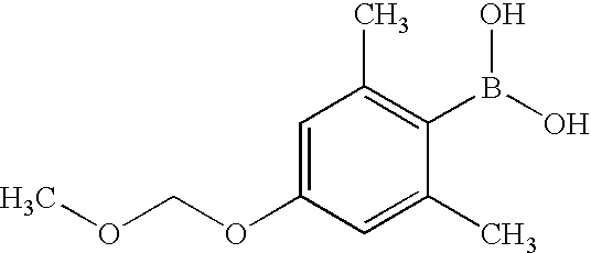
C1=C(OCOC)C=C(C)C(B(O)O)=C1C
